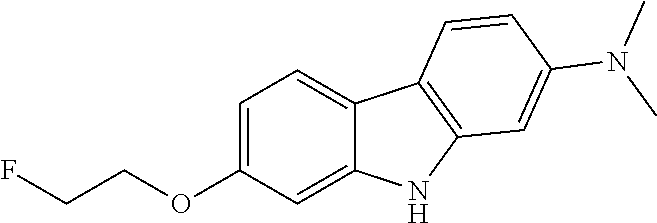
C1=C(OCCF)C=C2C(=C1)C1=C(N2)C=C(N(C)C)C=C1
